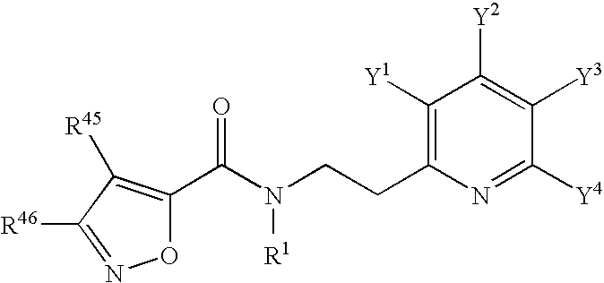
O1C(C(N(CCC2=C([Y1])C([Y2])=C([Y3])C([Y4])=N2)[R1])=O)=C([R45])C([R46])=N1
